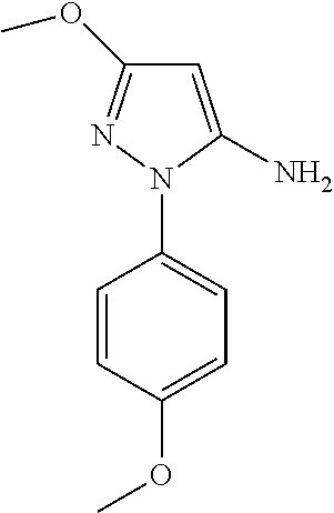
C1=CC(OC)=CC=C1N1C(N)=CC(OC)=N1
